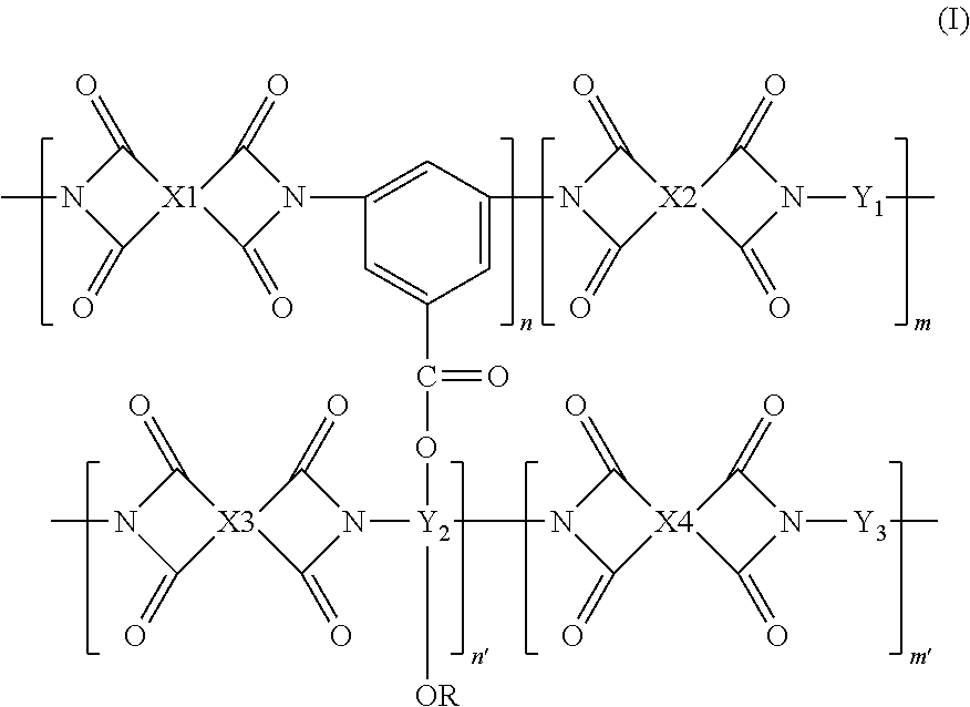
[X3]12(C(=O)N(C)C1=O)C(=O)N([Y2](N1C(=O)[X4]3(C1=O)C(=O)N([Y3]C)C3=O)(OC(C1=CC(N3C(=O)[X1]4(C(=O)N(C)C4=O)C3=O)=CC(N3C(=O)[X2]4(C3=O)C(=O)N([Y1]C)C4=O)=C1)=O)[OR])C2=O
